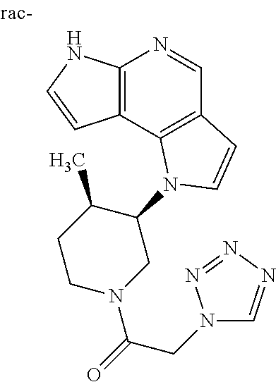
C12=C(C3=C(C=N1)C=CN3C1C(C)CCN(C(=O)CN3C=NN=N3)C1)C=CN2
